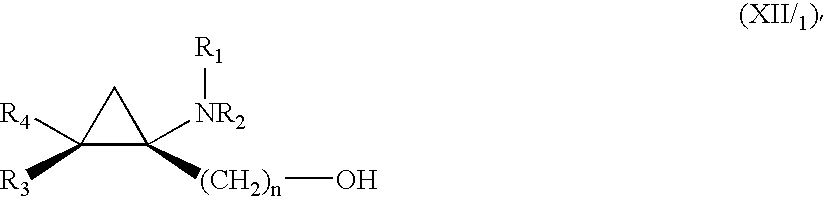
C1([R3])([R4])C([(CH2)n]O)([NR2][R1])C1
